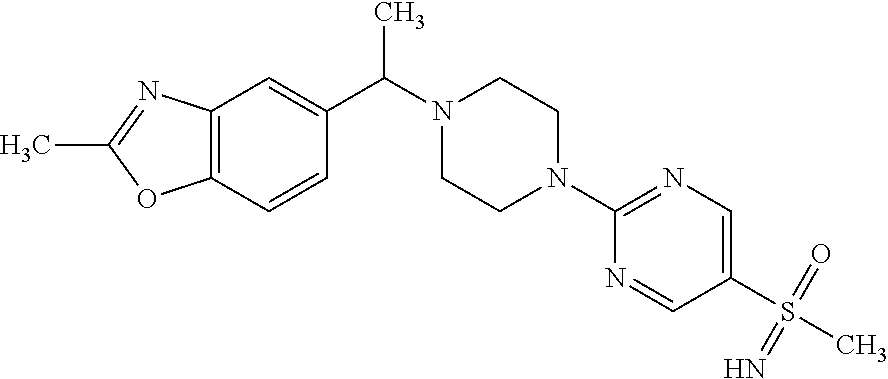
C12=C(C=C(C(C)N3CCN(C4=NC=C(S(=N)(C)=O)C=N4)CC3)C=C1)N=C(C)O2
